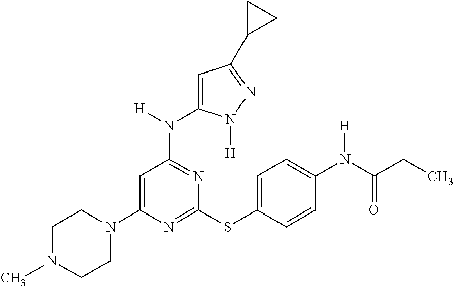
N1=C(SC2=CC=C(N(C(CC)=O)[H])C=C2)N=C(N(C2=CC(C3CC3)=NN2[H])[H])C=C1N1CCN(C)CC1
